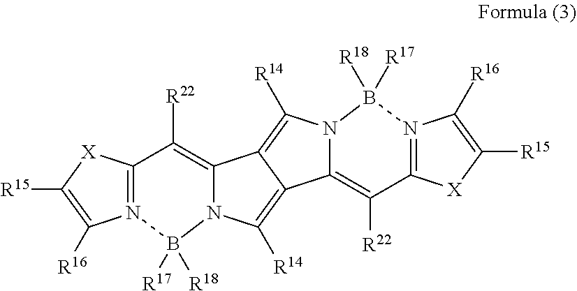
N12=C([X]C([R15])=C1[R16])C([R22])=C1N(B2([R17])[R18])C([R14])=C2C1=C([R14])N1C2=C([R22])C2=N(B1([R17])[R18])C([R16])=C([R15])[X]2
